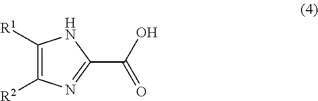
OC(C1=NC([R2])=C([R1])N1)=O
